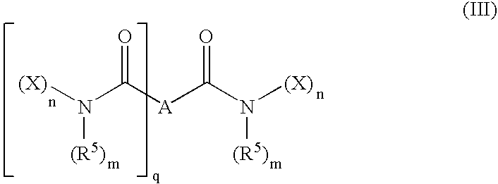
[(X)]N(C([A]C(N([(X)])[(R5)])=O)=O)[(R5)]
